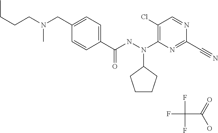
C1=CC(C(NN(C2=C(Cl)C=NC(C#N)=N2)C2CCCC2)=O)=CC=C1CN(CCCC)C.FC(F)(F)C(=O)O
